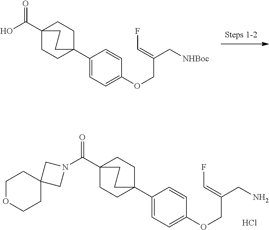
C1=C(C23CCC(C(O)=O)(CC2)CC3)C=CC(OCC(=CF)C[NHBoc])=C1.C1=C(C23CCC(C(N4CC5(C4)CCOCC5)=O)(CC2)CC3)C=CC(OCC(=CF)CN)=C1.Cl
